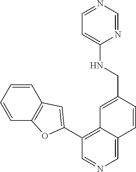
C1=CC=CC2=C1C=C(C1=C3C(=CN=C1)C=CC(CNC1=CC=NC=N1)=C3)O2
